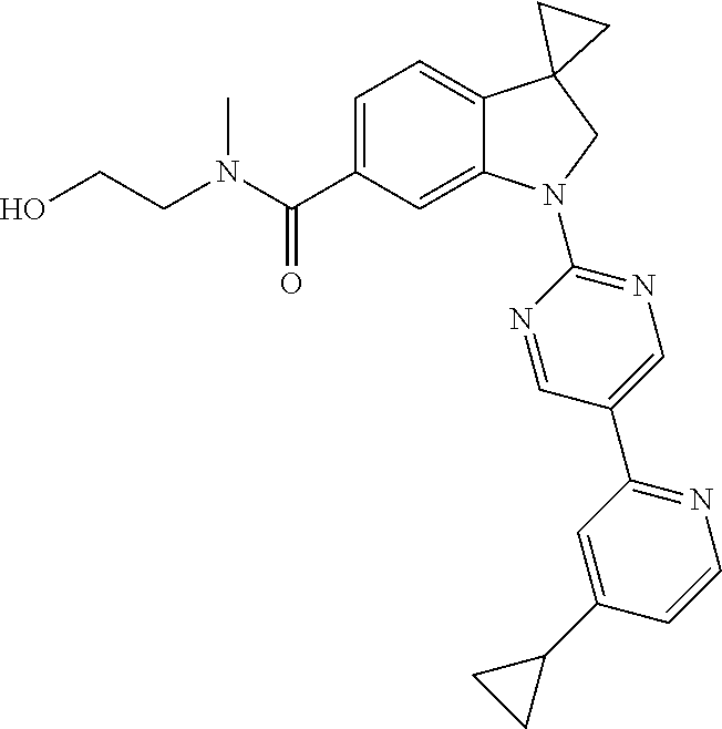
N(C(C1=CC=C2C(=C1)N(C1=NC=C(C3=NC=CC(C4CC4)=C3)C=N1)CC21CC1)=O)(CCO)C
